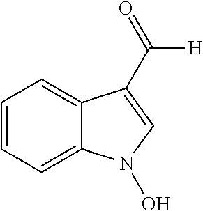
C1=CC=C2C(=C1)N(O)C=C2C([H])=O
